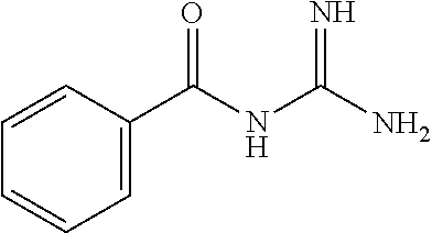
C1=C(C(NC(N)=N)=O)C=CC=C1
